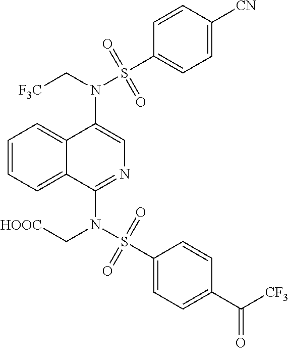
N(C1=CN=C(N(S(C2=CC=C(C([CF3])=O)C=C2)(=O)=O)C[HOOC])C2=CC=CC=C12)(C[F3C])S(C1=CC=C([CN])C=C1)(=O)=O
